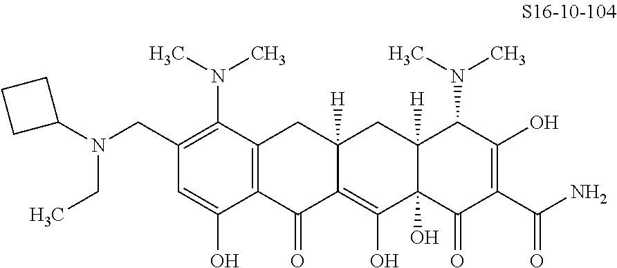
C1(CN(C2CCC2)CC)=C(N(C)C)C2=C(C(O)=C1)C(=O)C1=C(O)C3(O)C([H])(CC1([H])C2)C(N(C)C)C(O)=C(C(N)=O)C3=O
